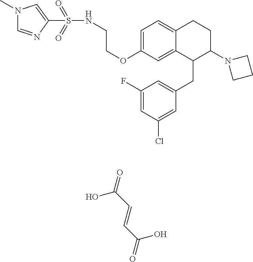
C1=C(OCCNS(=O)(=O)C2=CN(C)C=N2)C=C2C(=C1)CCC(N1CCC1)C2CC1=CC(F)=CC(Cl)=C1.OC(C=CC(=O)O)=O
